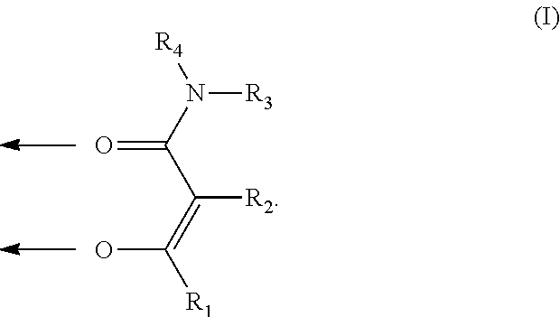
[R4]N(C(C(=C([R1])O)[R2])=O)[R3]
